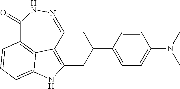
C12=C3C(=NNC(=O)C4=C3C(=CC=C4)N1)CC(C1=CC=C(N(C)C)C=C1)C2
